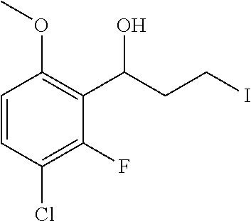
C1=CC(Cl)=C(F)C(C(CCI)O)=C1OC
